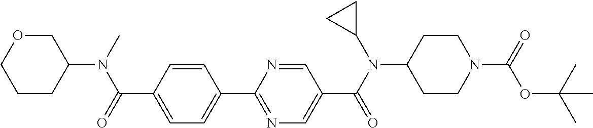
C1(C(=O)N(C2COCCC2)C)=CC=C(C2=NC=C(C(N(C3CC3)C3CCN(C(=O)OC(C)(C)C)CC3)=O)C=N2)C=C1
